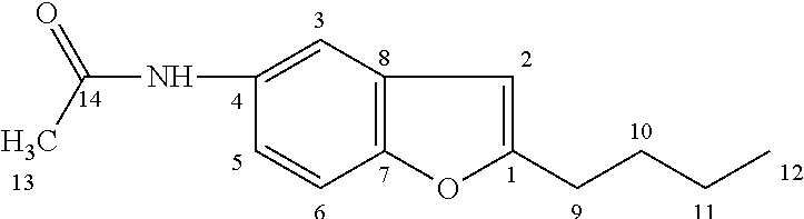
C1(NC(C)=O)=CC2=C(C=C1)OC(CCCC)=C2
